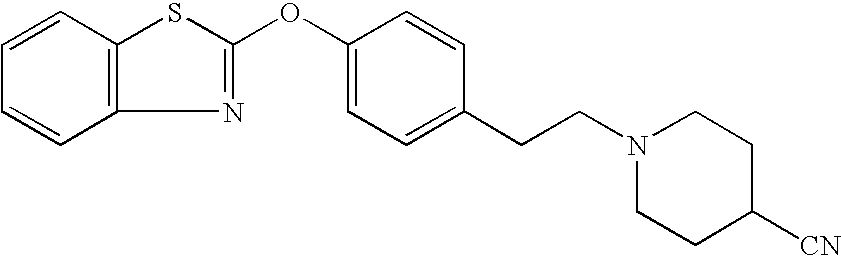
C1=CC2=C(C=C1)N=C(OC1=CC=C(CCN3CCC([CN])CC3)C=C1)S2
